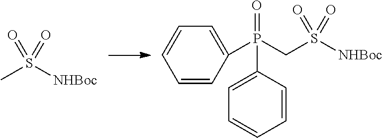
CS([NHBoc])(=O)=O.C1=C(P(CS([NHBoc])(=O)=O)(=O)C2=CC=CC=C2)C=CC=C1
